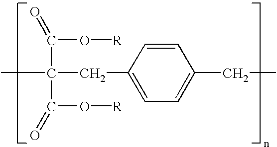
C(CC1=CC=C(CC)C=C1)(C(O[R])=O)(C(O[R])=O)C
